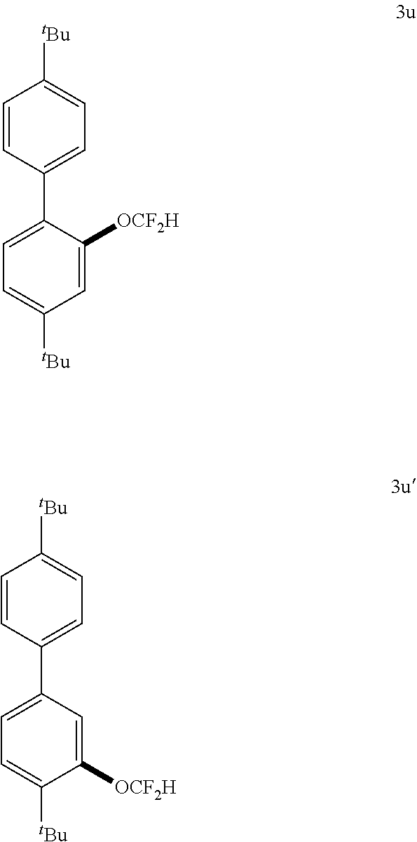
C1=C(C2=CC=C([tBu])C=C2)C([OCF2H])=CC([tBu])=C1.C1=CC(C2=CC=C([tBu])C([OCF2H])=C2)=CC=C1[tBu]
